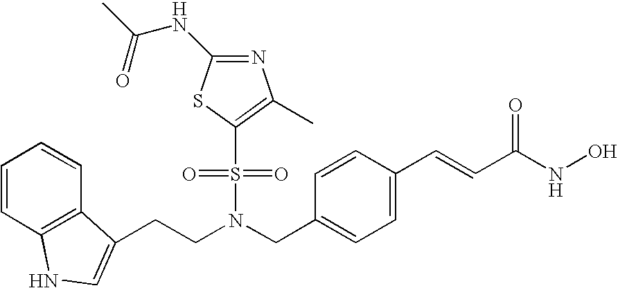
C1=CC2=C(C=C1)C(CCN(CC1=CC=C(C=CC(NO)=O)C=C1)S(C1=C(C)N=C(NC(=O)C)S1)(=O)=O)=CN2
